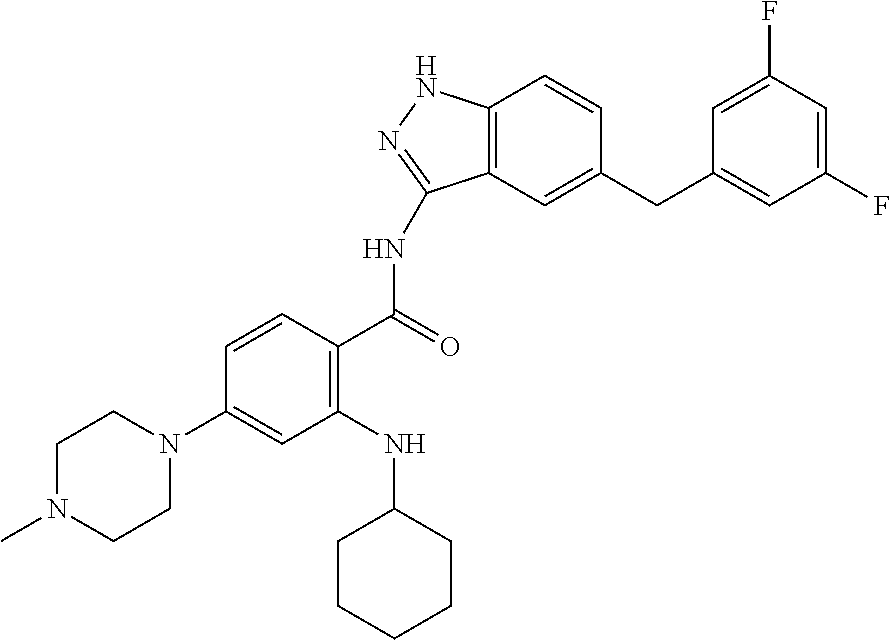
N1(C2=CC(NC3CCCCC3)=C(C(=O)NC3=NNC4=C3C=C(CC3=CC(F)=CC(F)=C3)C=C4)C=C2)CCN(C)CC1
